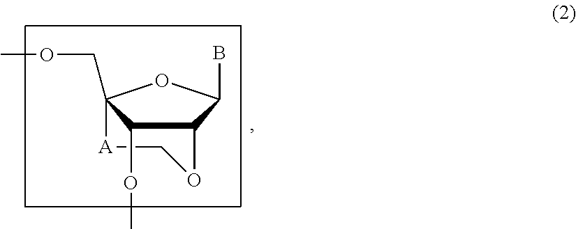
C12C(OC)C(COC)(OC1B)[A]CO2
